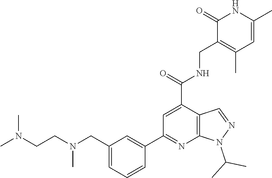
CN(CCN(CC1=CC=CC(C2=NC3=C(C(C(=O)NCC4=C(C)C=C(C)NC4=O)=C2)C=NN3C(C)C)=C1)C)C
